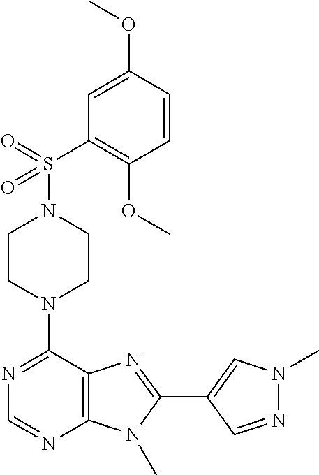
C1CN(C2=NC=NC3=C2N=C(C2=CN(C)N=C2)N3C)CCN1S(C1=C(OC)C=CC(OC)=C1)(=O)=O
